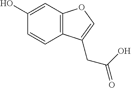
C1(O)=CC2=C(C=C1)C(CC(O)=O)=CO2
